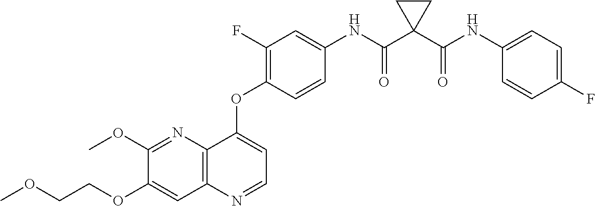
C12=C(N=CC=C1OC1=C(F)C=C(NC(C3(C(NC4=CC=C(F)C=C4)=O)CC3)=O)C=C1)C=C(OCCOC)C(OC)=N2
